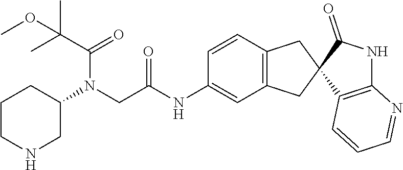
C1CNCC(N(CC(NC2=CC3=C(C=C2)CC2(C3)C3=C(NC2=O)N=CC=C3)=O)C(C(C)(C)OC)=O)C1
